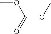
C(OC)(=O)OC
